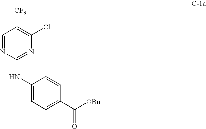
C1=NC(NC2=CC=C(C(=O)[OBn])C=C2)=NC(Cl)=C1[CF3]
